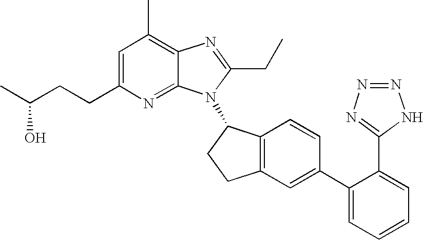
C1=C(CCC(C)O)N=C2C(=C1C)N=C(CC)N2C1C2=C(CC1)C=C(C1=CC=CC=C1C1=NN=NN1)C=C2
